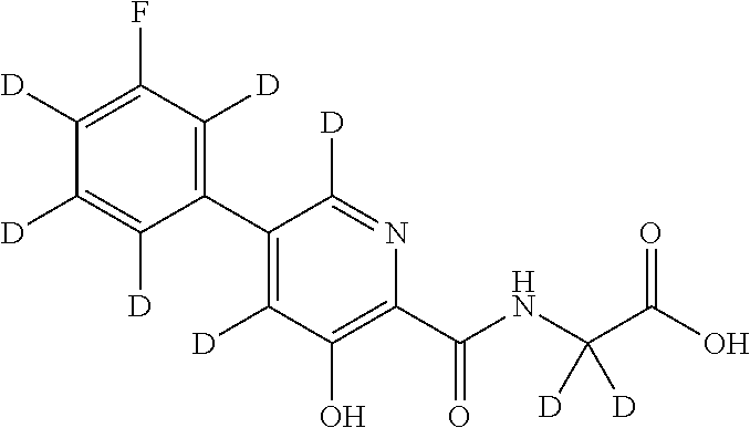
C1(C2=C([D])C(F)=C([D])C([D])=C2[D])=C([D])C(O)=C(C(NC(C(O)=O)([D])[D])=O)N=C1[D]
